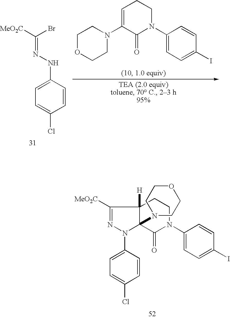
C1=C(N2N=C([MeO2C])C3([H])C2(N2CCOCC2)C(=O)N(C2=CC=C(I)C=C2)CC3)C=CC(Cl)=C1.C1=C(NN=C(Br)[MeO2C])C=CC(Cl)=C1.C1OCCN(C2=CCCN(C3=CC=C(I)C=C3)C2=O)C1
